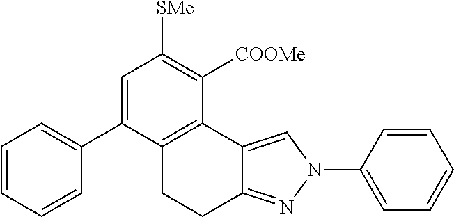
C1=C(C2=CC=CC=C2)C2=C(C([COOMe])=C1[SMe])C1=CN(C3=CC=CC=C3)N=C1CC2
